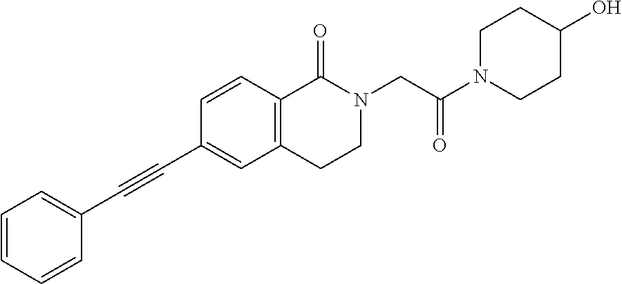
C1=CC=CC(C#CC2=CC3=C(C=C2)C(=O)N(CC(N2CCC(O)CC2)=O)CC3)=C1
